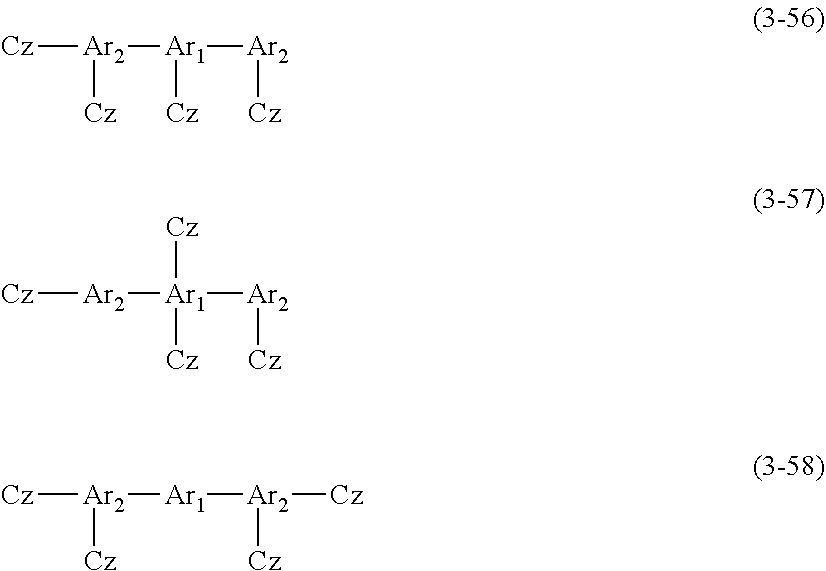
[Cz][Ar2][Ar1]([Ar2][Cz])([Cz])[Cz].[Cz][Ar2]([Ar1]([Ar2][Cz])[Cz])[Cz].[Cz][Ar2]([Ar1][Ar2]([Cz])[Cz])[Cz]
